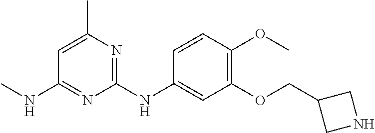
C1=C(C)N=C(NC2=CC(OCC3CNC3)=C(OC)C=C2)N=C1NC
